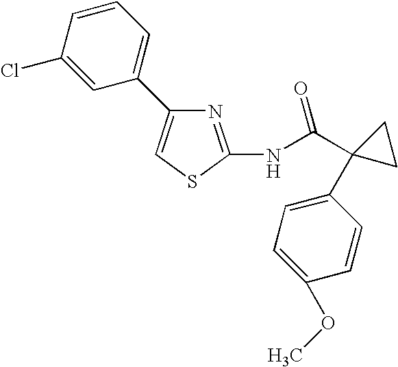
N1=C(NC(C2(C3=CC=C(OC)C=C3)CC2)=O)SC=C1C1=CC=CC(Cl)=C1
